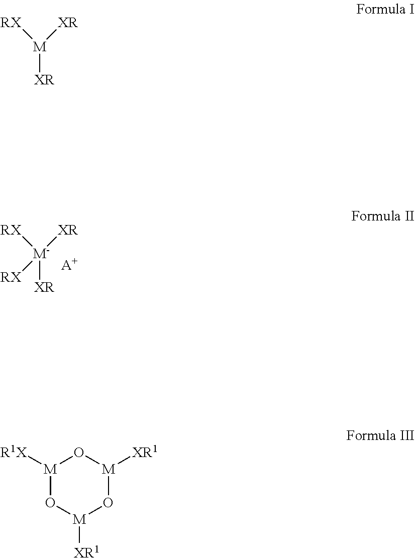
[M-]([XR])([RX])([XR])[RX].[A+].[M]([XR])([RX])[XR].[M]1([R1X])O[M]([XR1])O[M]([XR1])O1
